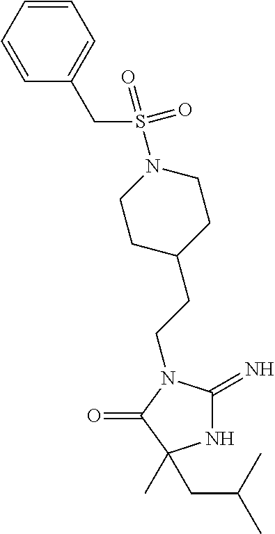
N1C(=N)N(CCC2CCN(S(CC3=CC=CC=C3)(=O)=O)CC2)C(=O)C1(CC(C)C)C
